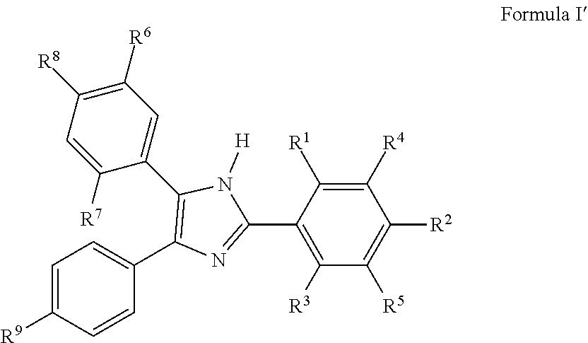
C1=C([R9])C=CC(C2=C(C3=CC([R6])=C([R8])C=C3[R7])N([H])C(C3=C([R3])C([R5])=C([R2])C([R4])=C3[R1])=N2)=C1
